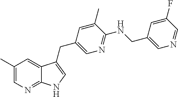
C1(C)=CN=C2C(=C1)C(CC1=CN=C(NCC3=CN=CC(F)=C3)C(C)=C1)=CN2
